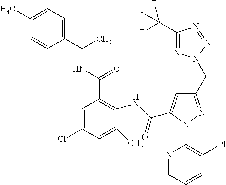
C1(C)=CC=C(C(NC(C2=C(NC(=O)C3=CC(CN4N=C(C(F)(F)F)N=N4)=NN3C3=C(Cl)C=CC=N3)C(C)=CC(Cl)=C2)=O)C)C=C1
